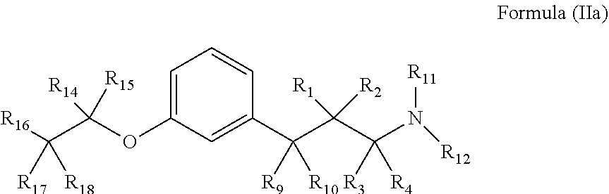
N([R11])([R12])C(C(C(C1=CC(OC(C([R16])([R17])[R18])([R14])[R15])=CC=C1)([R10])[R9])([R1])[R2])([R3])[R4]
